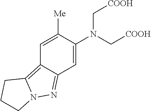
C1=C(N(C[COOH])C[COOH])C([Me])=CC2=C3N(N=C12)CCC3
